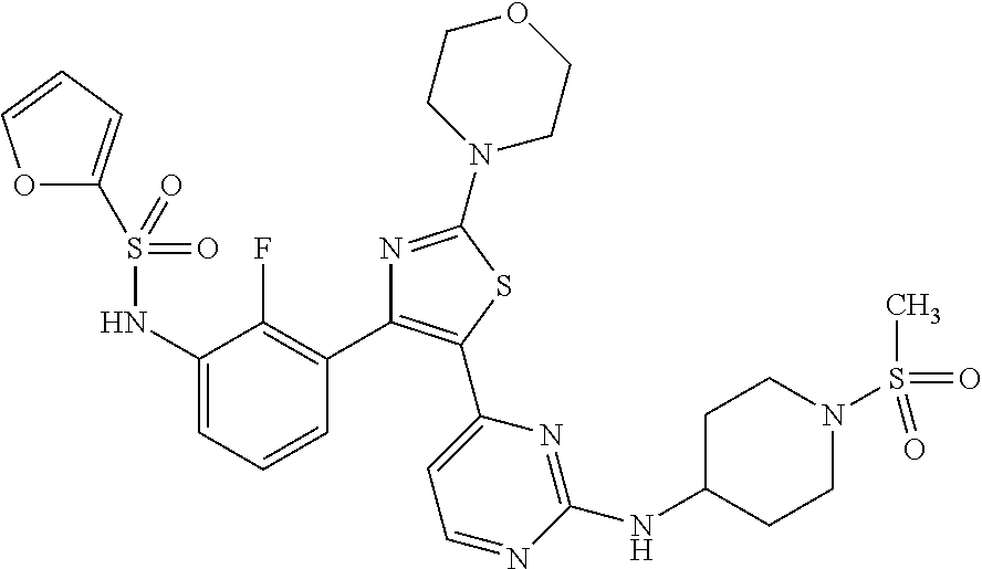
C1(NS(=O)(C2=CC=CO2)=O)=CC=CC(C2=C(C3=CC=NC(NC4CCN(S(=O)(C)=O)CC4)=N3)SC(N3CCOCC3)=N2)=C1F
